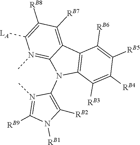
C12=C(C([RB3])=C([RB4])C([RB5])=C1[RB6])N(C1=C([RB2])N([RB1])C([RB9])=N1C)C1=N(C)C([LA])=C([RB8])C([RB7])=C21
